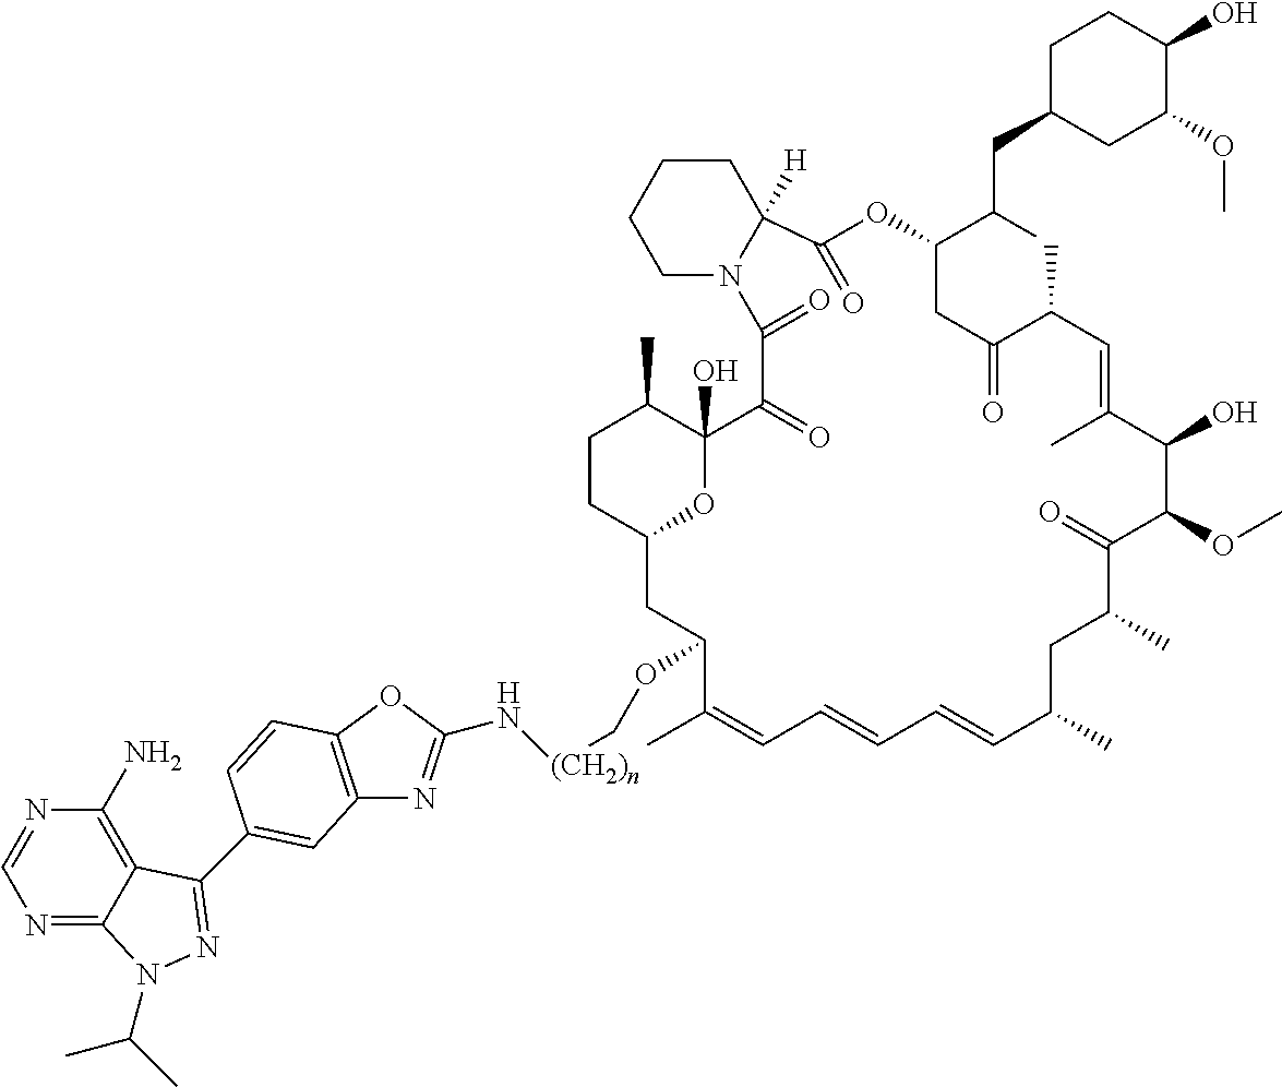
CC1C2(O)C(=O)C(=O)N3CCCCC3([H])C(=O)OC(C(CC3CC(OC)C(O)CC3)C)CC(=O)C(C)C=C(C)C(O)C(OC)C(=O)C(C)CC(C)C=CC=CC=C(C)C(OC[(CH2)n]NC3=NC4=C(O3)C=CC(C3=NN(C(C)C)C5=NC=NC(N)=C53)=C4)CC(O2)CC1
